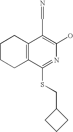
C1CCC2=C(C1)C(C=N)=C(O)N=C2SCC1CCC1
